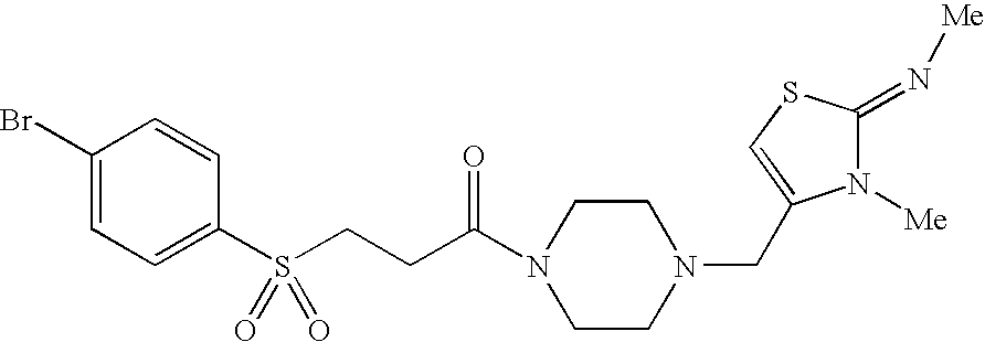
C1(Br)=CC=C(S(CCC(N2CCN(CC3=CSC(=N[Me])N3[Me])CC2)=O)(=O)=O)C=C1
